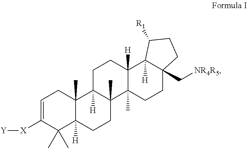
C1=C([X][Y])C(C)(C)C2([H])C(C)(C1)C1([H])C(C)(CC2)C2(C)C([H])(CC1)C1([H])C(C[NR4R5])(CC2)CCC1[R1]
